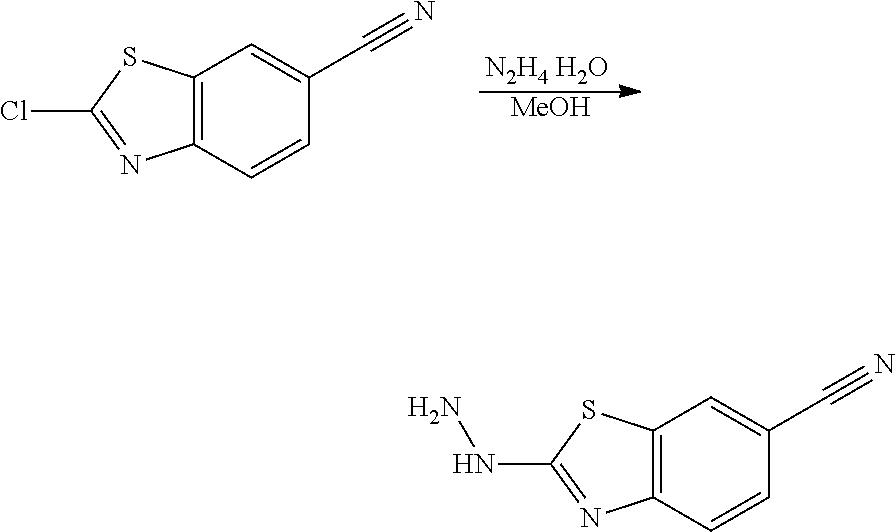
[N2H4 H2O].[MeOH].C12=C(C=CC(C#N)=C1)N=C(Cl)S2.C12=C(C=CC(C#N)=C1)N=C(NN)S2
